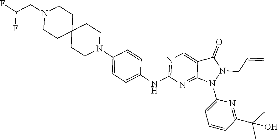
C1(NC2=NC=C3C(=N2)N(C2=CC=CC(C(O)(C)C)=N2)N(CC=C)C3=O)=CC=C(N2CCC3(CC2)CCN(CC(F)F)CC3)C=C1
